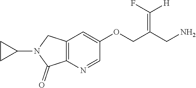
C12=C(N=CC(OCC(CN)=C([H])F)=C1)C(=O)N(C1CC1)C2
